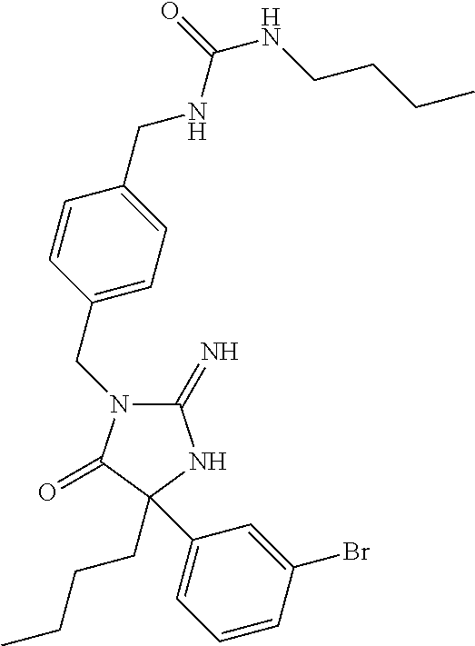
C1(=N)NC(CCCC)(C2=CC=CC(Br)=C2)C(=O)N1CC1=CC=C(CNC(NCCCC)=O)C=C1
